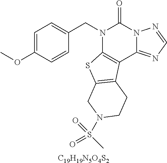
[C19H19N5O4S2].C1=C(OC)C=CC(CN2C3=C(C4=NC=NN4C2=O)C2=C(S3)CN(S(=O)(=O)C)CC2)=C1
